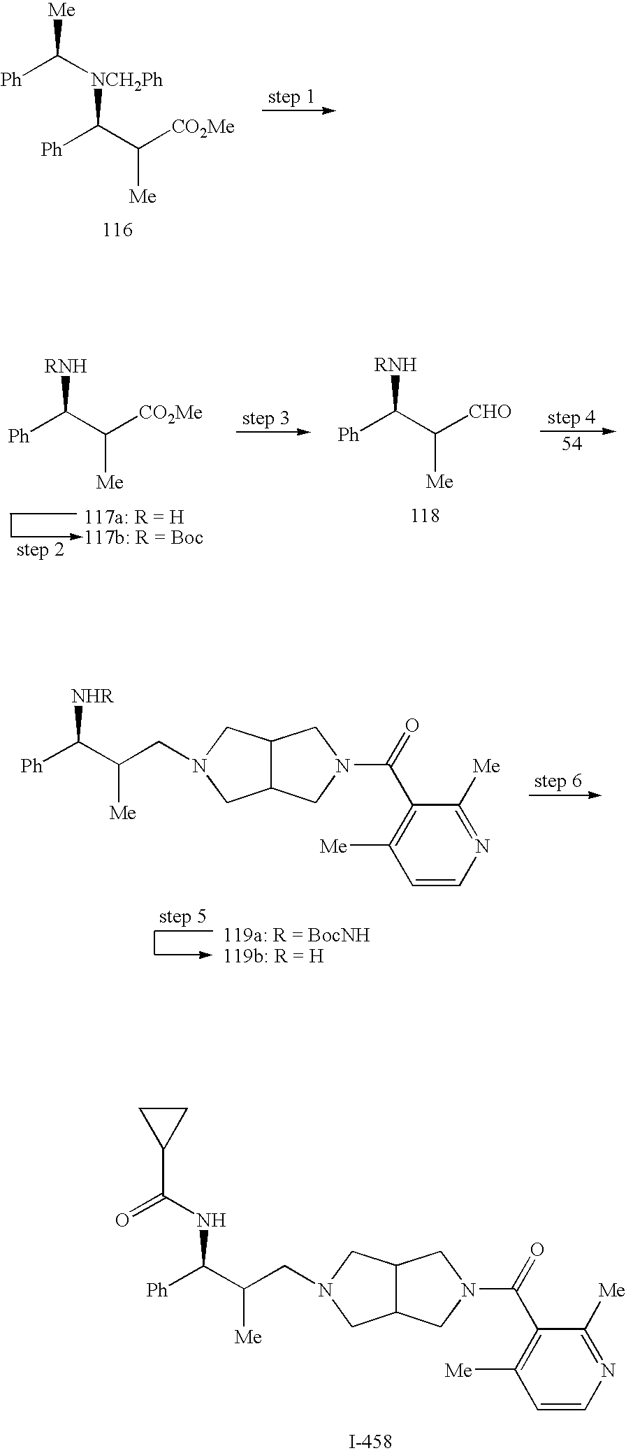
[Ph]C([NCH2Ph]C(C([CO2Me])[Me])[Ph])[Me].[Ph]C(C(CN1CC2C(C1)CN(C(=O)C1=C([Me])C=CN=C1[Me])C2)[Me])NC(=O)C1CC1.[Ph]C(C(CN1CC2C(C1)CN(C(=O)C1=C([Me])C=CN=C1[Me])C2)[Me])[NHR].[Ph]C(C([Me])[CHO])[RNH].[Ph]C(C([Me])[CO2Me])[RNH]
